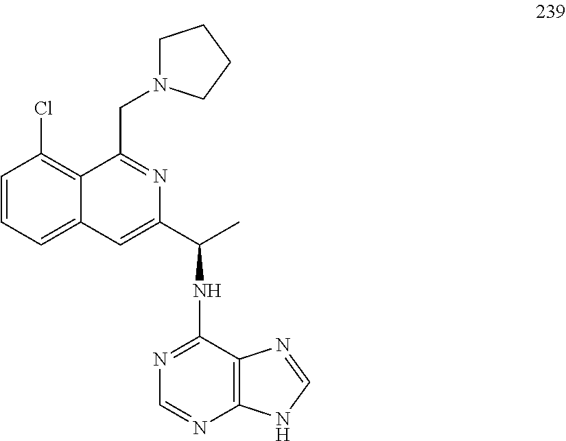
C1=CC=C2C(=C1Cl)C(CN1CCCC1)=NC(C(C)NC1=NC=NC3=C1N=CN3)=C2
